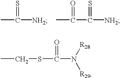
CCSC(=O)N([R28])[R29].S=C(C)[NH2].O=C(C)C(=S)[NH2]
